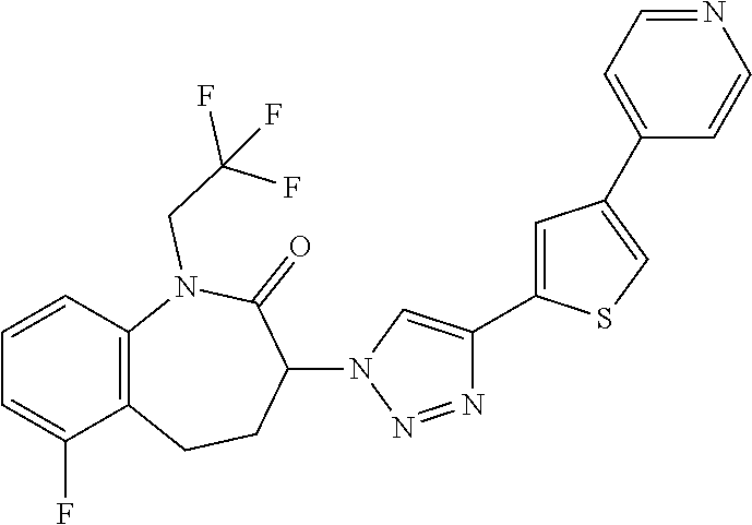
C1=CC2=C(C(F)=C1)CCC(N1C=C(C3=CC(C4=CC=NC=C4)=CS3)N=N1)C(=O)N2CC(F)(F)F
